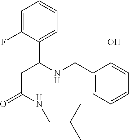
C1=C(F)C(C(CC(=O)NCC(C)C)NCC2=CC=CC=C2O)=CC=C1.[H]
